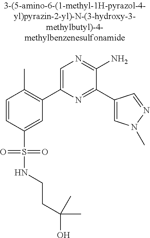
C1=CC(S(=O)(=O)NCCC(O)(C)C)=CC(C2=CN=C(N)C(C3=CN(C)N=C3)=N2)=C1C
